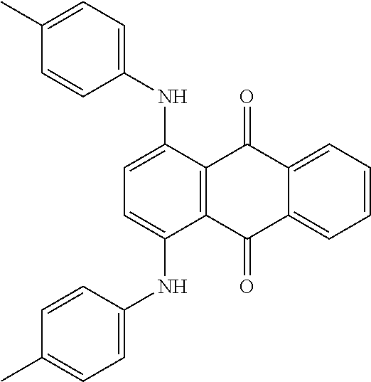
C1=C2C(=CC=C1)C(=O)C1=C(C2=O)C(NC2=CC=C(C)C=C2)=CC=C1NC1=CC=C(C)C=C1
